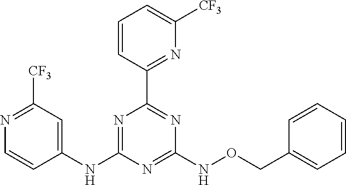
N1=C([CF3])C=C(NC2=NC(C3=NC([CF3])=CC=C3)=NC(NOCC3=CC=CC=C3)=N2)C=C1
